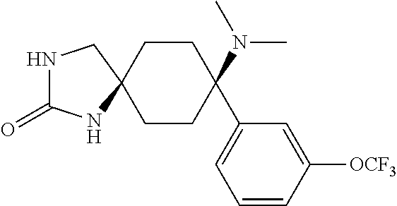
C1CC(N(C)C)(C2=CC=CC([OCF3])=C2)CCC12CNC(=O)N2
